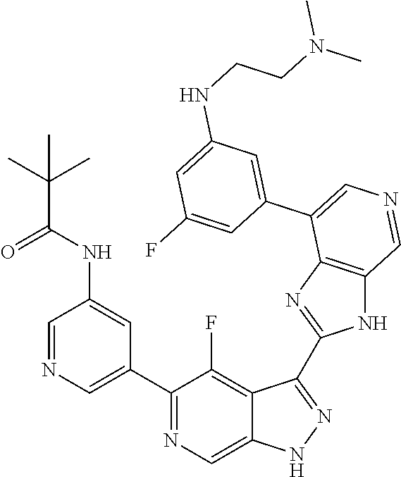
C1(C2=CN=CC(NC(=O)C(C)(C)C)=C2)=NC=C2C(=C1F)C(C1=NC3=C(N1)C=NC=C3C1=CC(NCCN(C)C)=CC(F)=C1)=NN2
